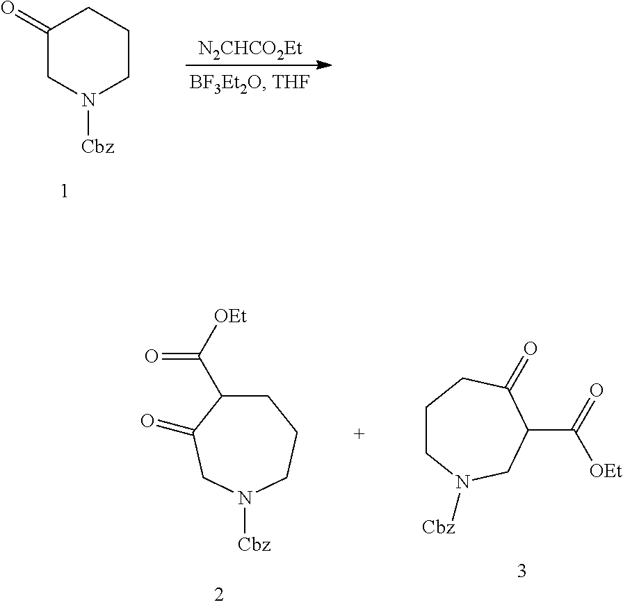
C1(=O)CN([Cbz])CCC1.[N2CHCO2Et].C1CN([Cbz])CC(C([OEt])=O)C(=O)C1.C1C(C(=O)[OEt])C(=O)CN([Cbz])CC1
